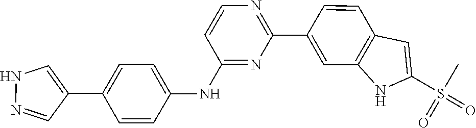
CS(=O)(C1=CC2=C(C=C(C3=NC=CC(NC4=CC=C(C5=CNN=C5)C=C4)=N3)C=C2)N1)=O
